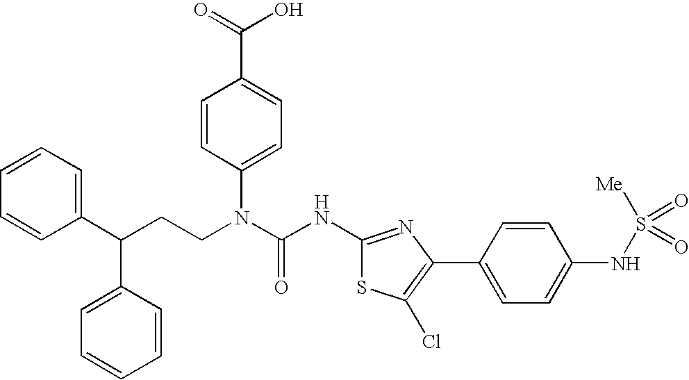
C1(C(CCN(C(NC2=NC(C3=CC=C(NS([Me])(=O)=O)C=C3)=C(Cl)S2)=O)C2=CC=C(C(O)=O)C=C2)C2=CC=CC=C2)=CC=CC=C1
